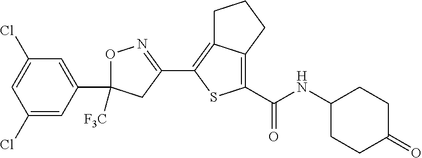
O1C(C2=CC(Cl)=CC(Cl)=C2)([F3C])CC(C2=C3C(=C(C(=O)NC4CCC(=O)CC4)S2)CCC3)=N1
